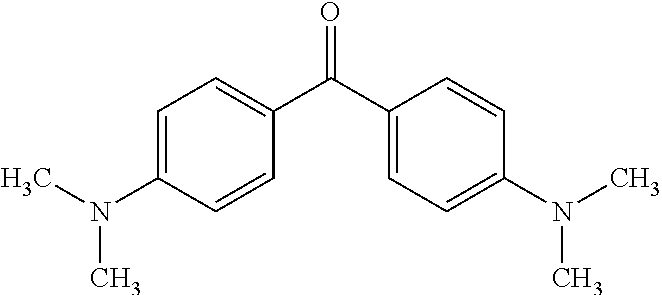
C1=C(N(C)C)C=CC(C(C2=CC=C(N(C)C)C=C2)=O)=C1
